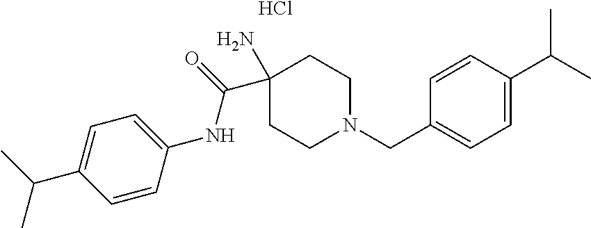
CC(C1=CC=C(NC(=O)C2(N)CCN(CC3=CC=C(C(C)C)C=C3)CC2)C=C1)C.Cl
